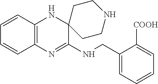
C12=C(N=C(NCC3=CC=CC=C3[COOH])C3(N1)CCNCC3)C=CC=C2
